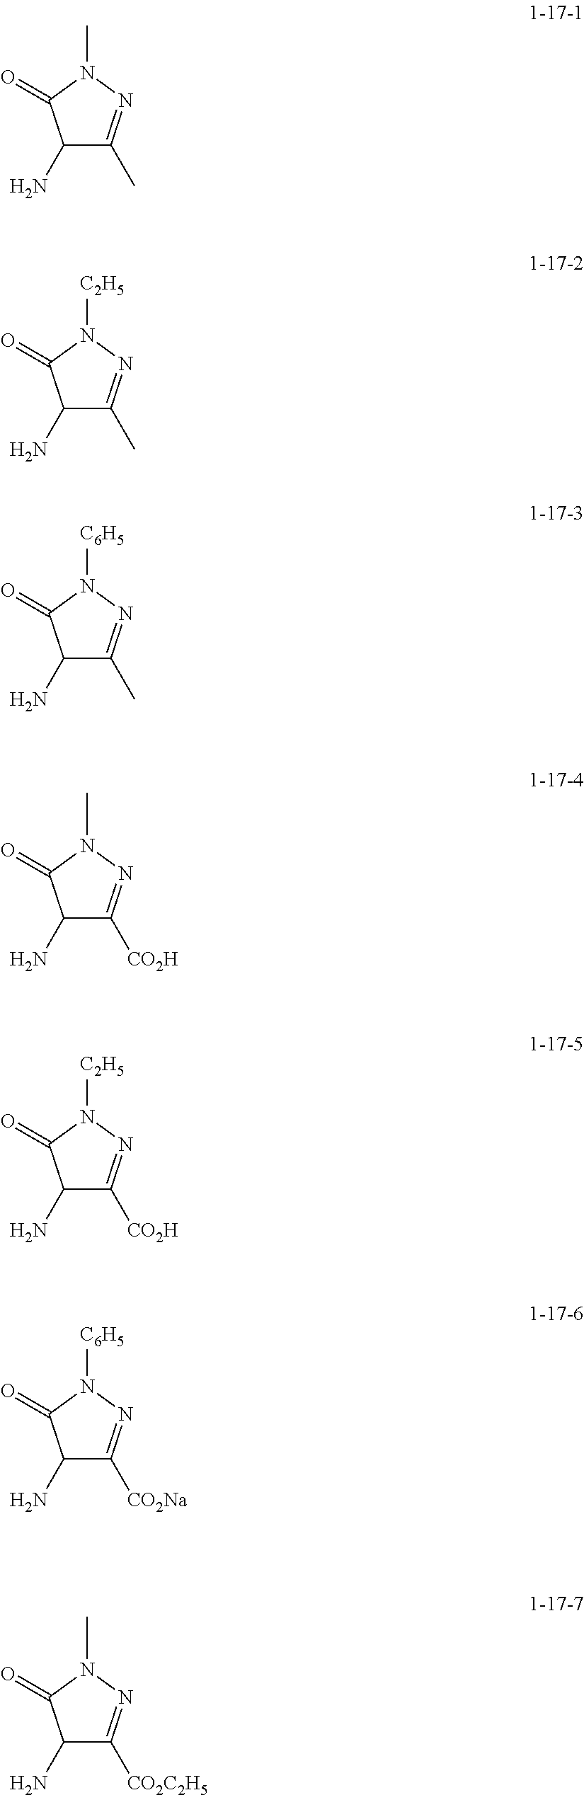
C1(N)C(C)=NN(C)C1=O.C1(N)C(C)=NN([C2H5])C1=O.C1(N)C(C)=NN([C6H5])C1=O.C1(N)C([CO2H])=NN(C)C1=O.C1(N)C([CO2H])=NN([C2H5])C1=O.C1(N)C([CO2Na])=NN([C6H5])C1=O.C1(N)C([CO2C2H5])=NN(C)C1=O
